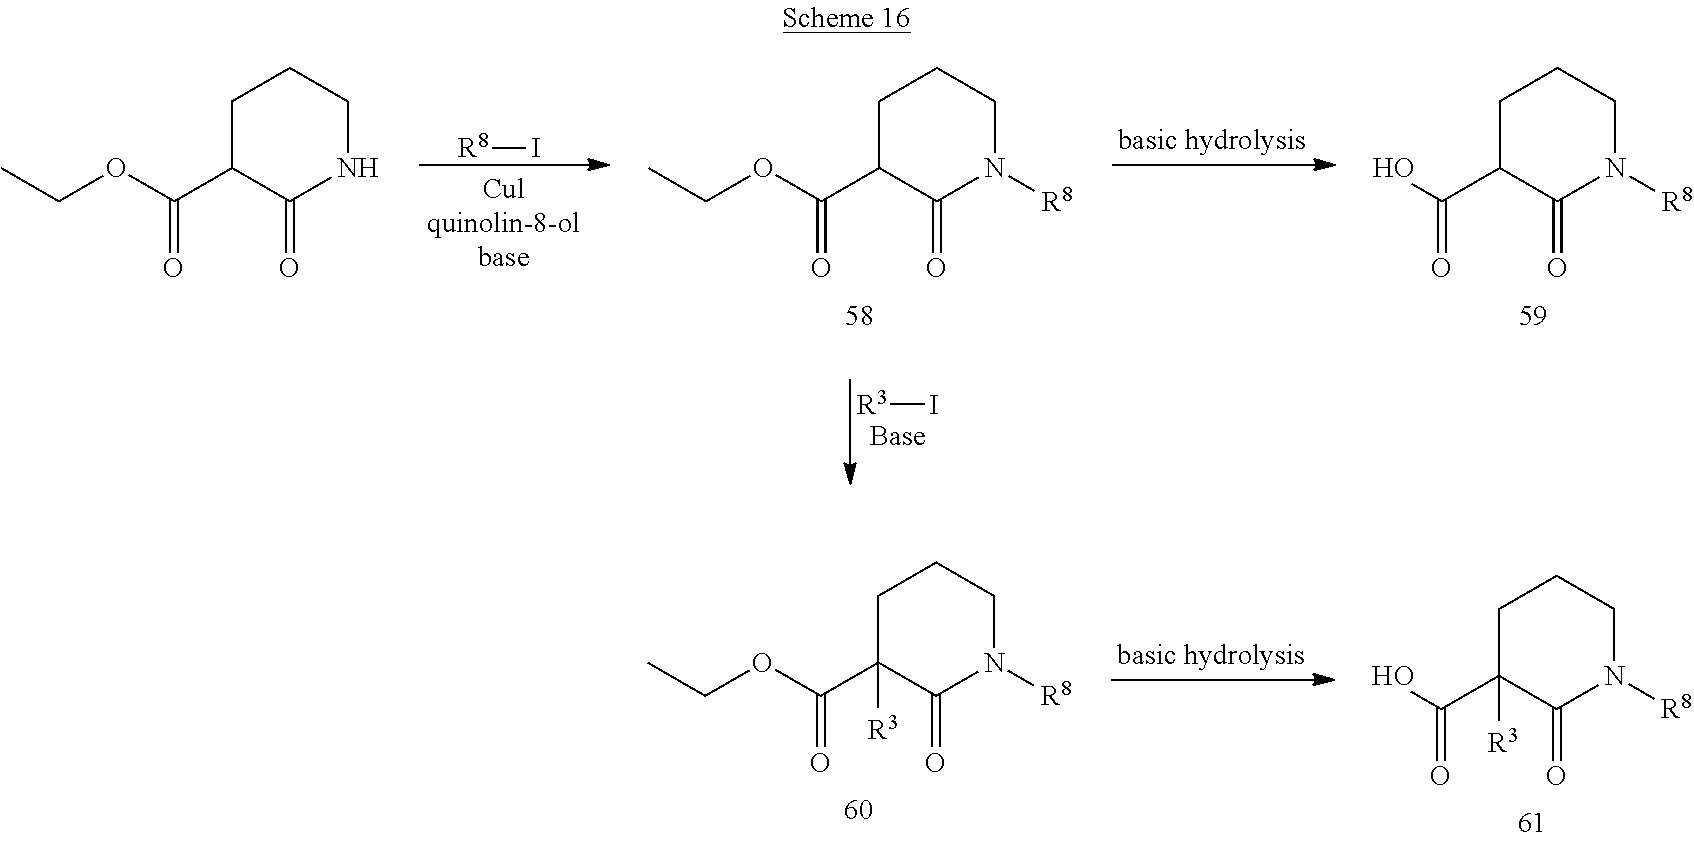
[R8]I.C1C(C(OCC)=O)C(=O)N([R8])CC1.C1C(C(O)=O)C(=O)N([R8])CC1.[R3]I.C1C(C(OCC)=O)C(=O)NCC1.C1C(C(OCC)=O)([R3])C(=O)N([R8])CC1.C1C(C(O)=O)([R3])C(=O)N([R8])CC1
